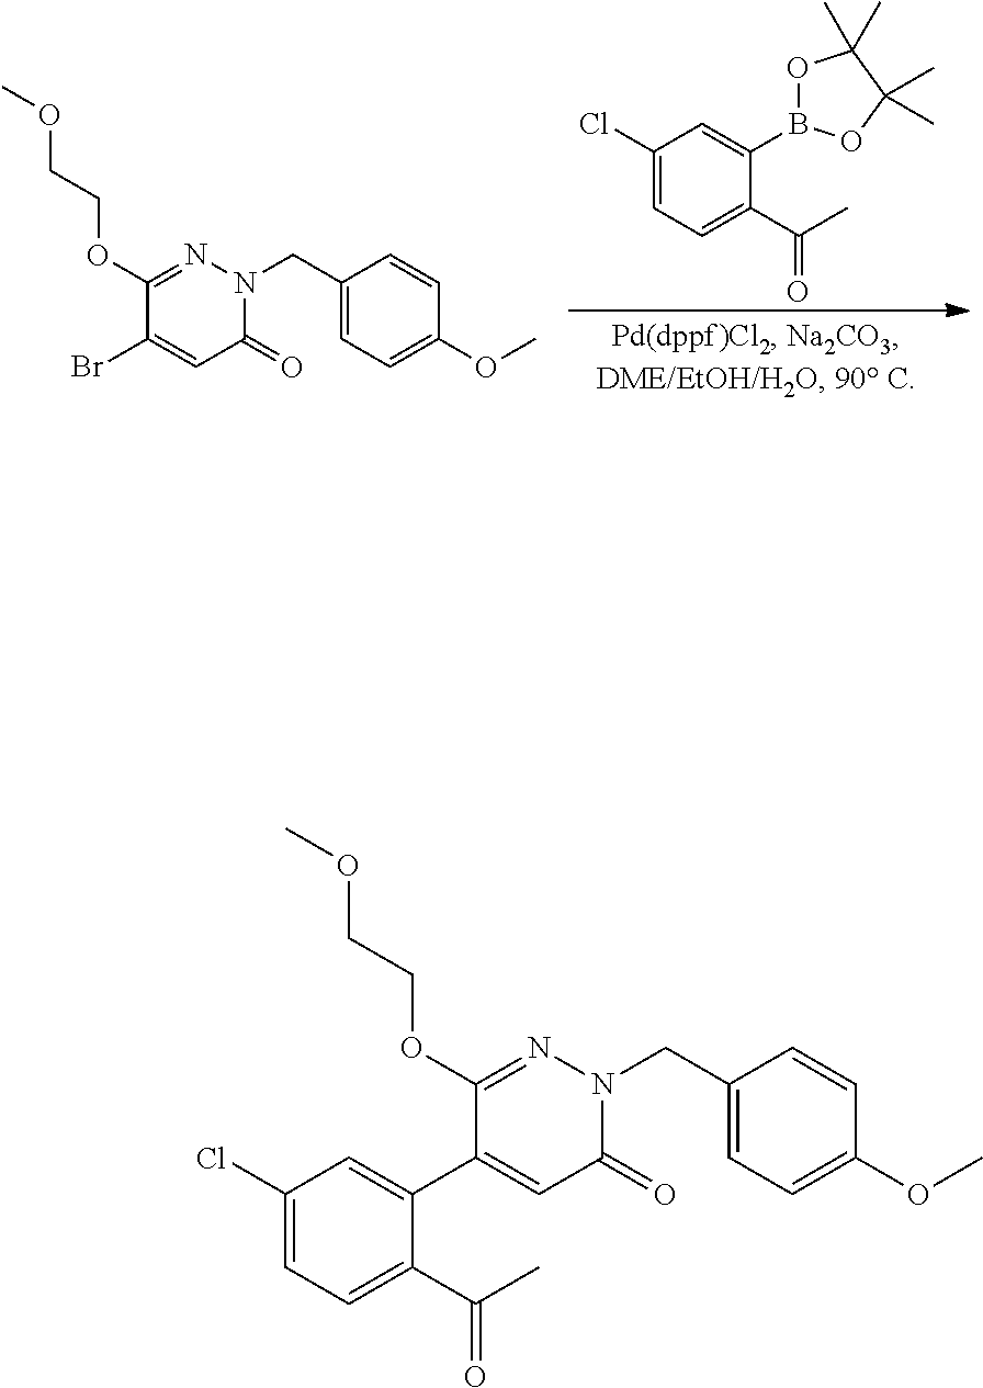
C1(Cl)=CC=C(C(C)=O)C(B2OC(C)(C)C(C)(C)O2)=C1.C1(OCCOC)=NN(CC2=CC=C(OC)C=C2)C(=O)C=C1Br.C1(OCCOC)=NN(CC2=CC=C(OC)C=C2)C(=O)C=C1C1=CC(Cl)=CC=C1C(C)=O
